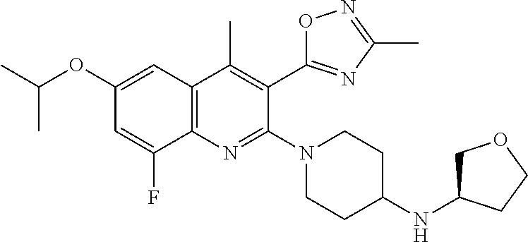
C1(OC(C)C)=CC2=C(C(F)=C1)N=C(N1CCC(NC3COCC3)CC1)C(C1=NC(C)=NO1)=C2C
